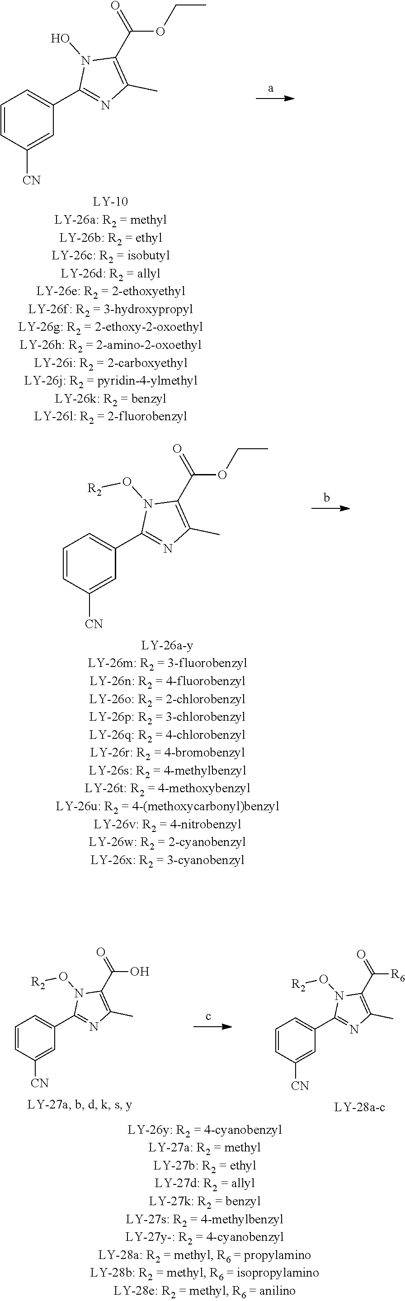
C1=CC([CN])=CC(C2=NC(C)=C(C(=O)OCC)N2O)=C1.C1=CC([CN])=CC(C2=NC(C)=C(C(=O)OCC)N2O[R2])=C1.C1=CC([CN])=CC(C2=NC(C)=C(C(=O)[R6])N2O[R2])=C1.C1=CC([CN])=CC(C2=NC(C)=C(C(=O)O)N2O[R2])=C1
